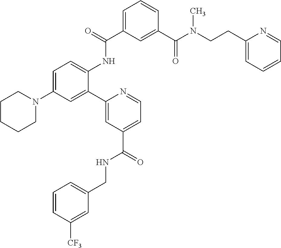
C1=C(C(=O)NC2=CC=C(N3CCCCC3)C=C2C2=CC(C(NCC3=CC=CC([CF3])=C3)=O)=CC=N2)C=C(C(N(CCC2=CC=CC=N2)C)=O)C=C1
